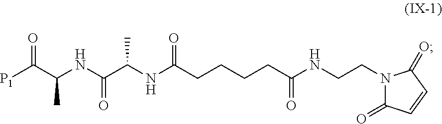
[P1]C(C(NC(C(NC(CCCCC(NCCN1C(=O)C=CC1=O)=O)=O)C)=O)C)=O
